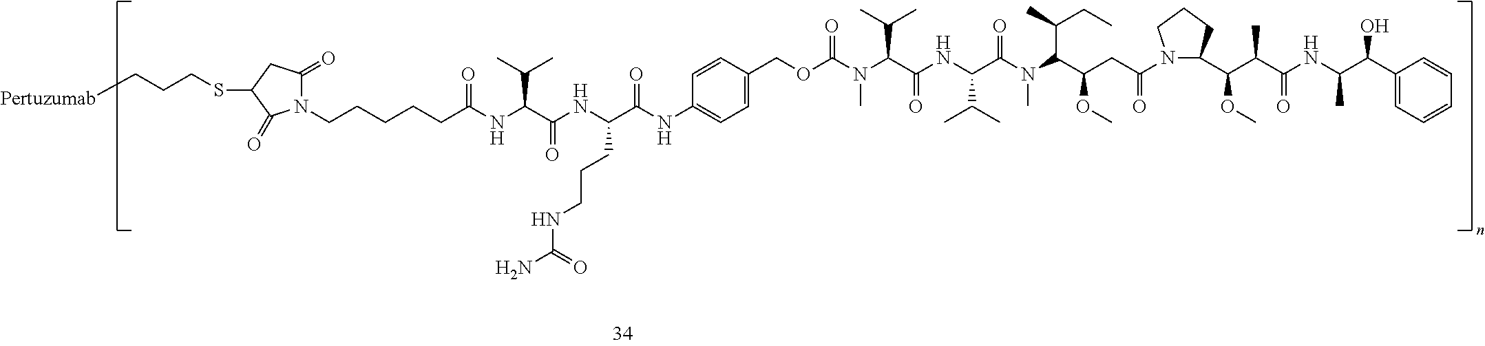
N1(CCCCCC(NC(C(NC(C(NC2=CC=C(COC(N(C(C(NC(C(C)C)C(=O)N(C)C(C(OC)CC(=O)N3C(C(C(C(NC(C(C4=CC=CC=C4)O)C)=O)C)OC)CCC3)C(CC)C)=O)C(C)C)C)=O)C=C2)=O)CCCNC(N)=O)=O)C(C)C)=O)C(=O)CC(SCCC[Pertuzumab])C1=O
